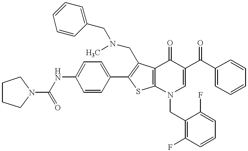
C1(NC(=O)N2CCCC2)=CC=C(C2=C(CN(C)CC3=CC=CC=C3)C3=C(S2)N(CC2=C(F)C=CC=C2F)C=C(C(C2=CC=CC=C2)=O)C3=O)C=C1
